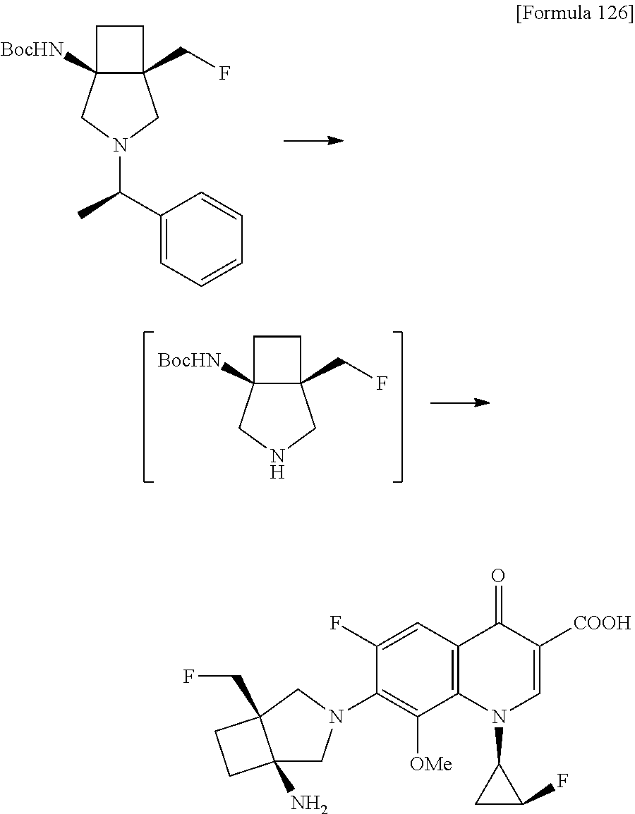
C1CC2([BocHN])C1(CF)CN(C(C1=CC=CC=C1)C)C2.C1CC2([BocHN])C1(CF)CNC2.C12(N)CN(C3=C([OMe])C4=C(C=C3F)C(=O)C([COOH])=CN4C3CC3F)CC1(CF)CC2
